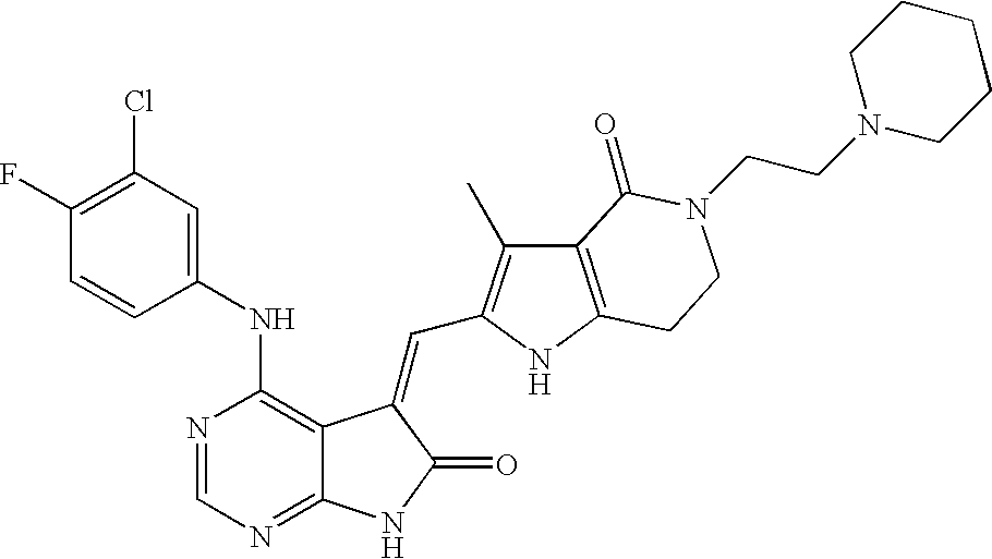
C1=NC(NC2=CC(Cl)=C(F)C=C2)=C2C(=N1)NC(=O)C2=CC1=C(C)C2=C(N1)CCN(CCN1CCCCC1)C2=O
